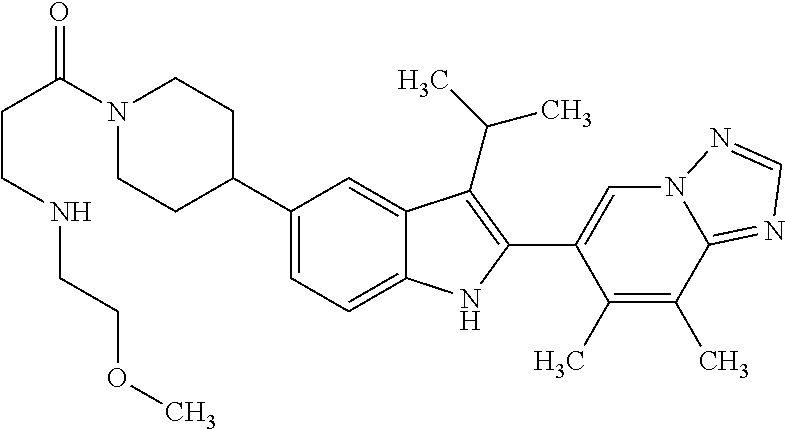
C(C(=O)N1CCC(C2=CC=C3C(=C2)C(C(C)C)=C(C2=CN4C(=NC=N4)C(C)=C2C)N3)CC1)CNCCOC
